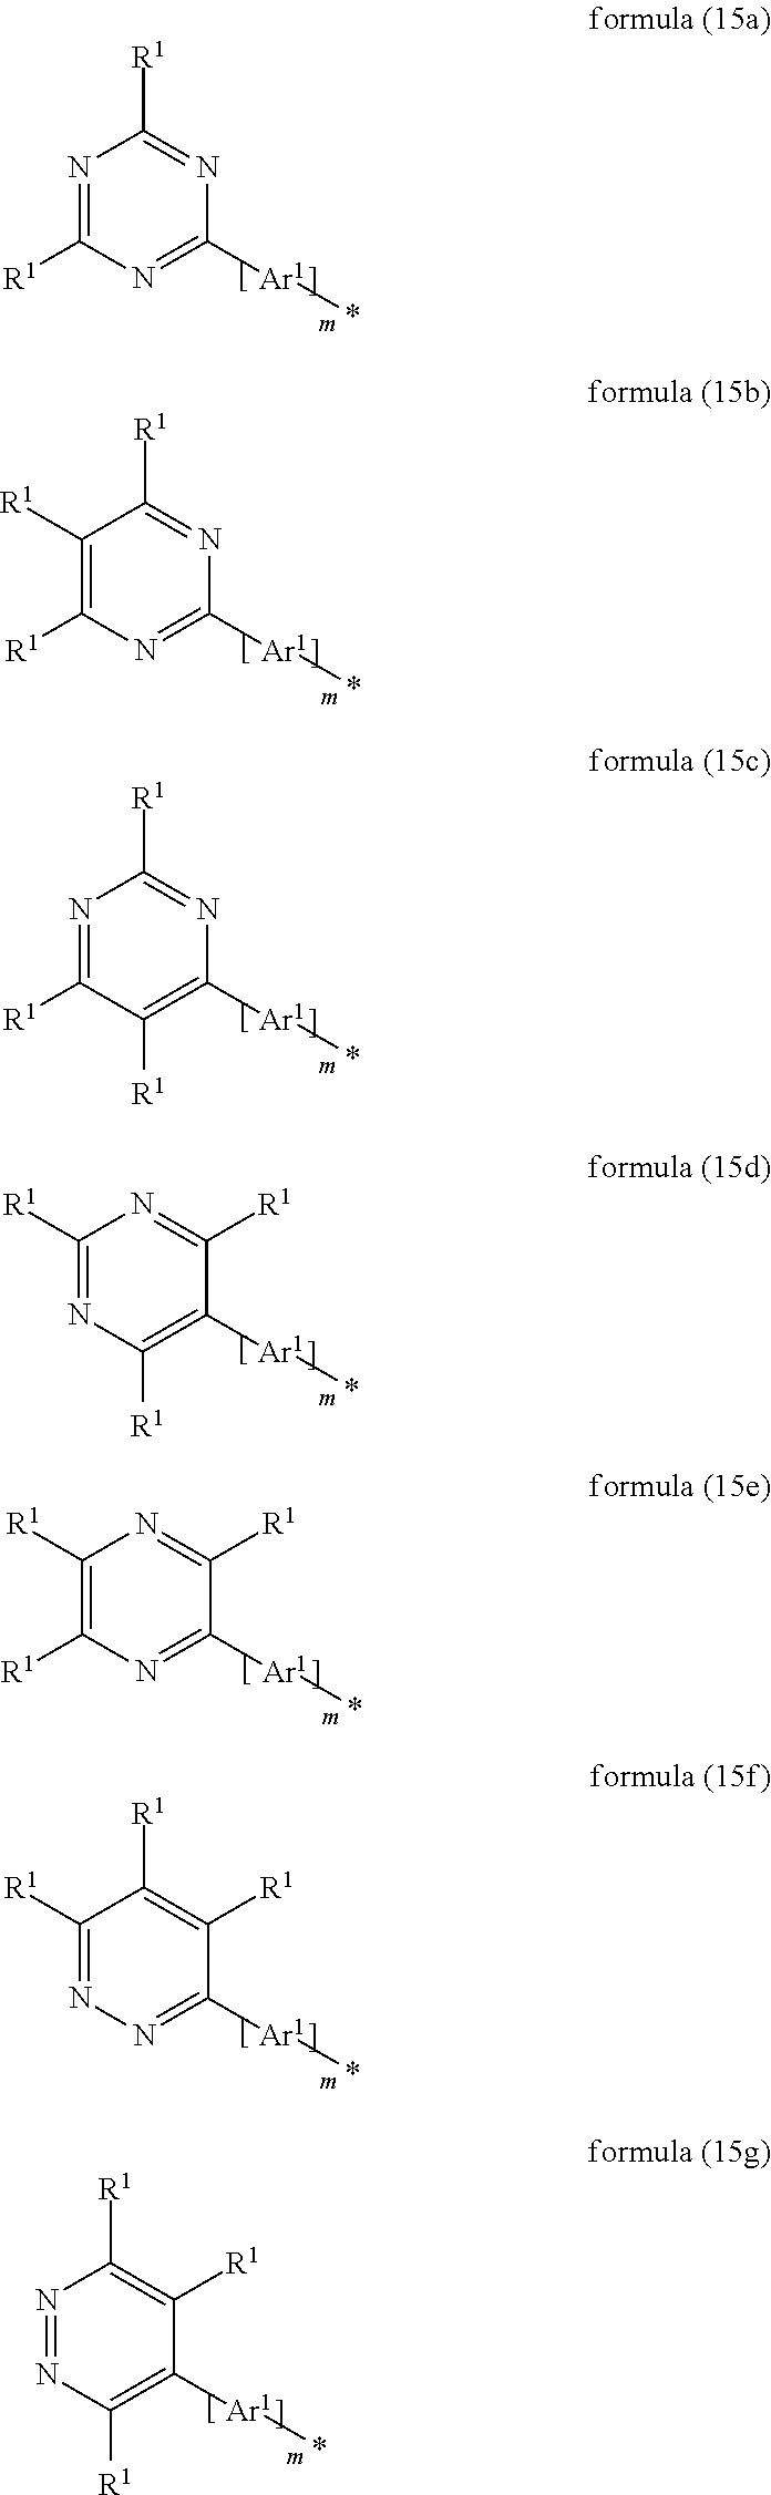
N1=C([R1])N=C([Ar1]*)N=C1[R1].C1([R1])=C([R1])N=C([Ar1]*)N=C1[R1].N1=C([R1])C([R1])=C([Ar1]*)N=C1[R1].C1([R1])=NC([R1])=C([Ar1]*)C([R1])=N1.C1([R1])=C([R1])N=C([Ar1]*)C([R1])=N1.C1([R1])=NN=C([Ar1]*)C([R1])=C1[R1].N1=NC([R1])=C([Ar1]*)C([R1])=C1[R1]
